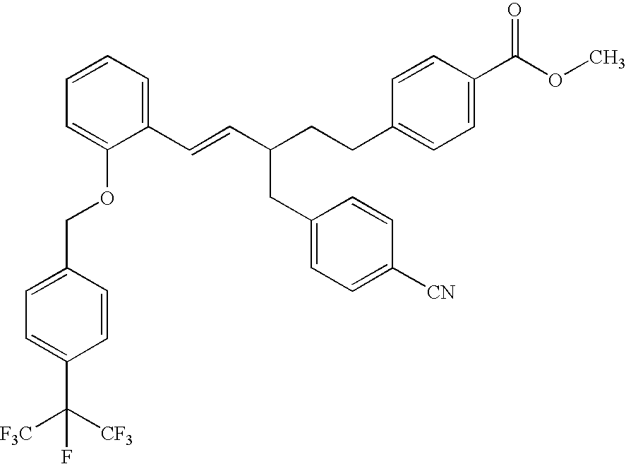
C(C1=CC=C([CN])C=C1)C(CCC1=CC=C(C(OC)=O)C=C1)C=CC1=CC=CC=C1OCC1=CC=C(C([F3C])([CF3])F)C=C1
